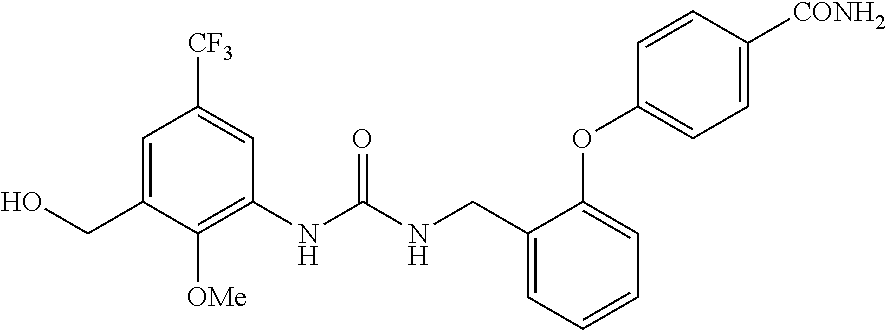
C1=C(CO)C([OMe])=C(NC(NCC2=CC=CC=C2OC2=CC=C([CONH2])C=C2)=O)C=C1[CF3]
